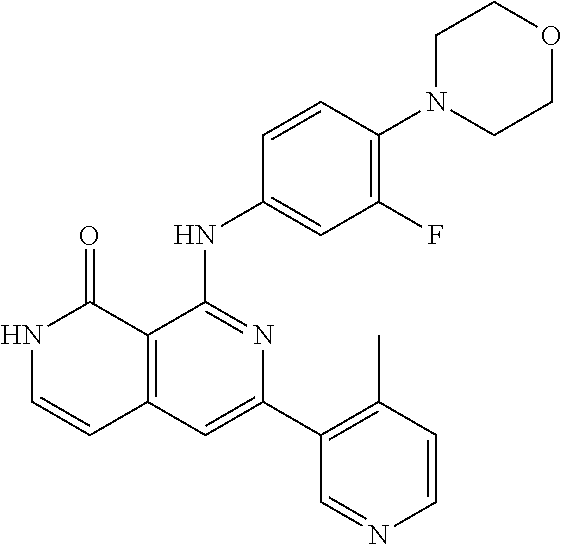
C1=CC(NC2=NC(C3=C(C)C=CN=C3)=CC3=C2C(=O)NC=C3)=CC(F)=C1N1CCOCC1
